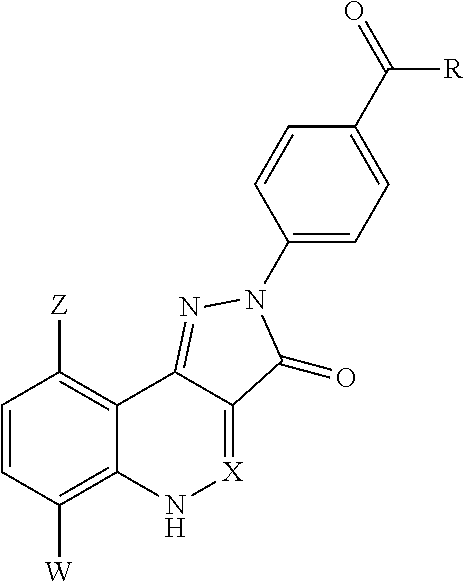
C1=CC([W])=C2C(=C1[Z])C1=NN(C3=CC=C(C([R])=O)C=C3)C(=O)C1=[X]N2
